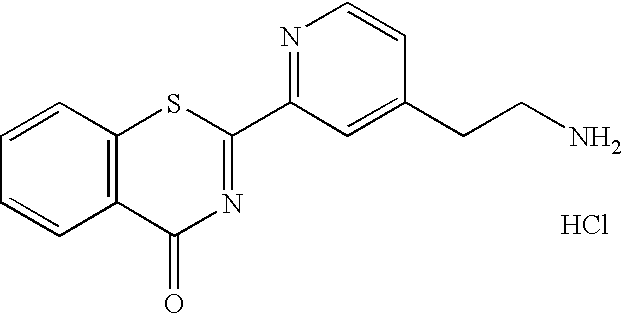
N1=C(C2=NC(=O)C3=C(S2)C=CC=C3)C=C(CCN)C=C1.Cl
